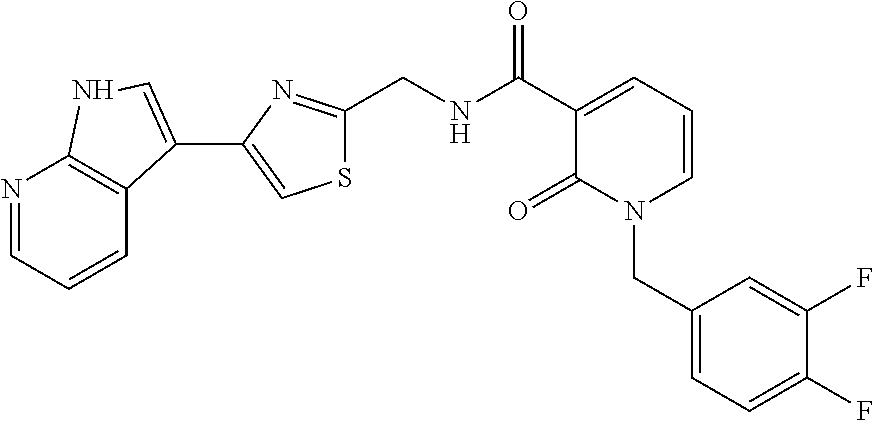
N1=CC=CC2=C1NC=C2C1=CSC(CNC(C2=CC=CN(CC3=CC=C(F)C(F)=C3)C2=O)=O)=N1
